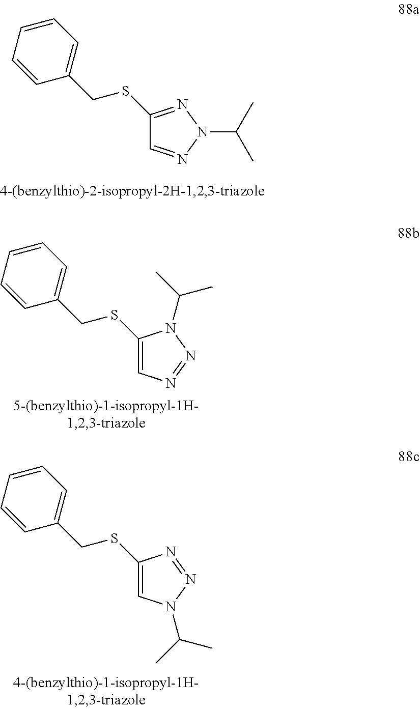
N1(C(C)C)N=C(SCC2=CC=CC=C2)C=N1.N1=NC=C(SCC2=CC=CC=C2)N1C(C)C.N1=NC(SCC2=CC=CC=C2)=CN1C(C)C
